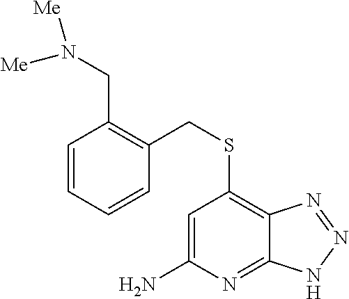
C1=C(N)N=C2C(=C1SCC1=C(CN([Me])[Me])C=CC=C1)N=NN2
